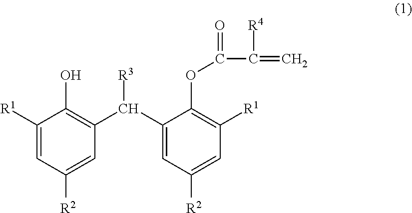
C1([R1])=CC([R2])=CC(C(C2=CC([R2])=CC([R1])=C2OC(=O)C(=C)[R4])[R3])=C1O
